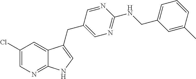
C1(Cl)=CN=C2C(=C1)C(CC1=CN=C(NCC3=CC=CC(C)=C3)N=C1)=CN2
